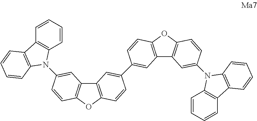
C1=CC2=C(C3=C(O2)C=CC(N2C4=C(C=CC=C4)C4=C2C=CC=C4)=C3)C=C1C1=CC2=C(OC3=C2C=C(N2C4=C(C=CC=C4)C4=C2C=CC=C4)C=C3)C=C1
